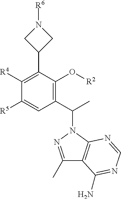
C1(C(C)N2N=C(C)C3=C2N=CN=C3N)=C(O[R2])C(C2CN([R6])C2)=C([R4])C([R5])=C1
